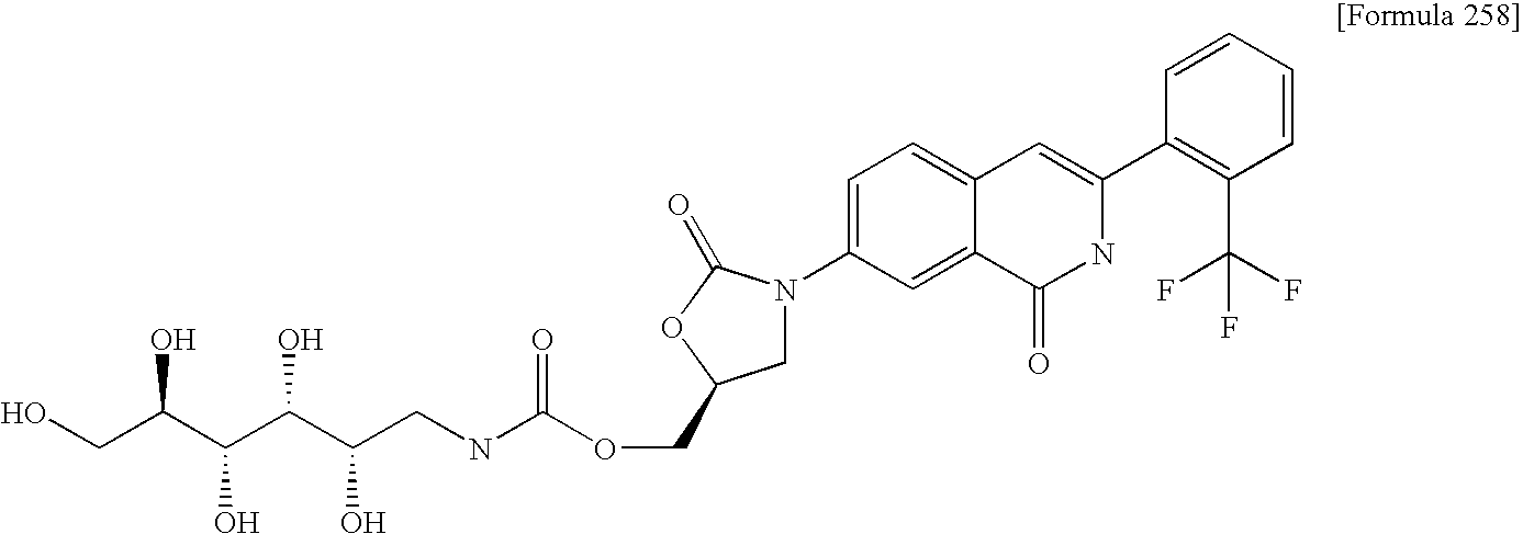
C1=CC=CC(C2=CC3=CC=C(N4CC(COC(NCC(C(C(C(CO)O)O)O)O)=O)OC4=O)C=C3C(=O)N2)=C1C(F)(F)F
